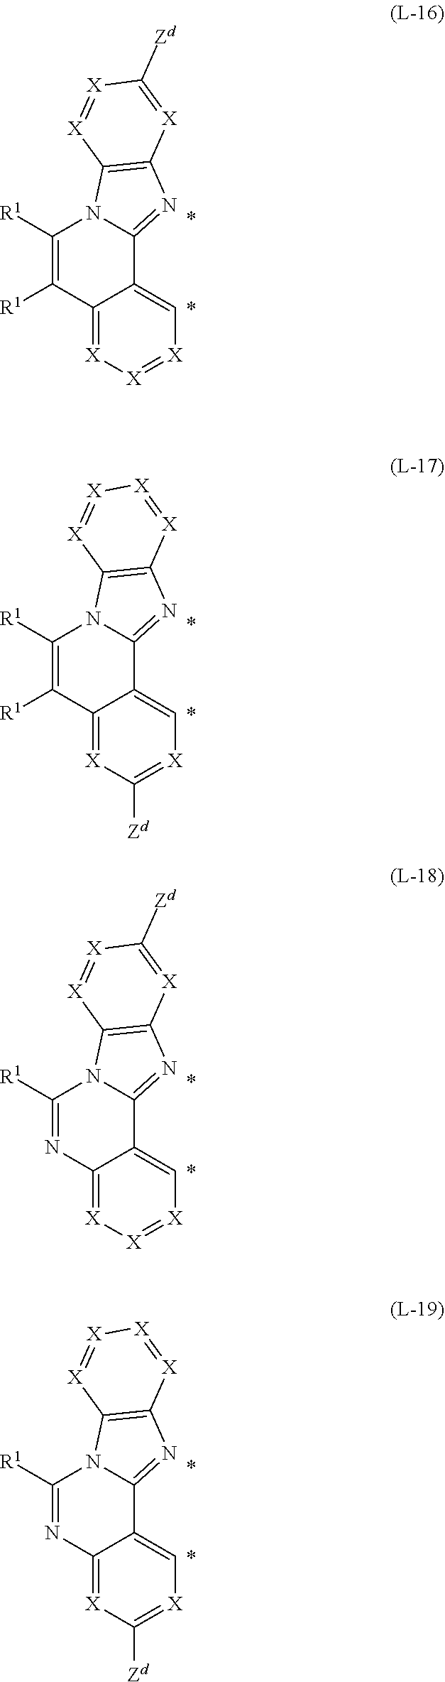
N12C([R1])=C([R1])C3=[X][X]=[X]C=C3C1=NC1=C2[X]=[X]C([Zd])=[X]1.N12C([R1])=C([R1])C3=[X]C([Zd])=[X]C=C3C1=NC1=C2[X]=[X][X]=[X]1.N12C([R1])=NC3=[X][X]=[X]C=C3C1=NC1=C2[X]=[X]C([Zd])=[X]1.N12C([R1])=NC3=[X]C([Zd])=[X]C=C3C1=NC1=C2[X]=[X][X]=[X]1
